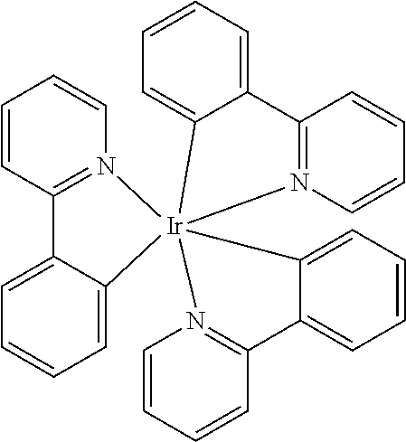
C1=CC2=N(C=C1)[Ir]13(C4=CC=CC=C24)(C2=CC=CC=C2C2=N1C=CC=C2)N1=C(C=CC=C1)C1=CC=CC=C31
